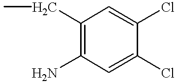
C1(CC)=C(N)C=C(Cl)C(Cl)=C1
